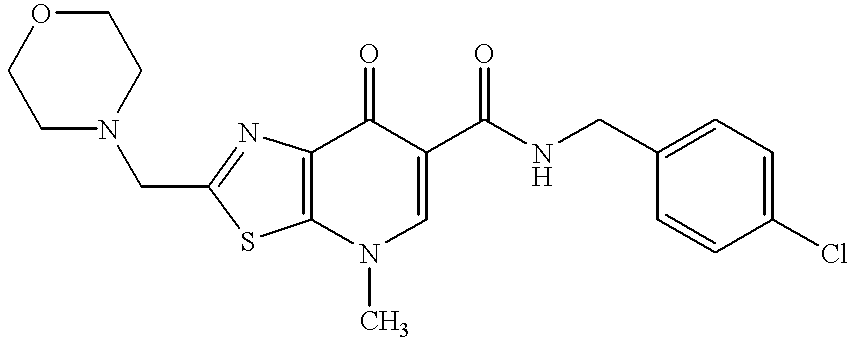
C12=C(C(=O)C(C(NCC3=CC=C(Cl)C=C3)=O)=CN1C)N=C(CN1CCOCC1)S2
